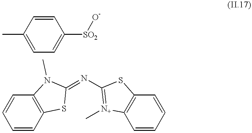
CC1=CC=C([SO2][O-])C=C1.C1=CC2=C(C=C1)N(C)C(=NC1=[N+](C)C3=C(C=CC=C3)S1)S2
